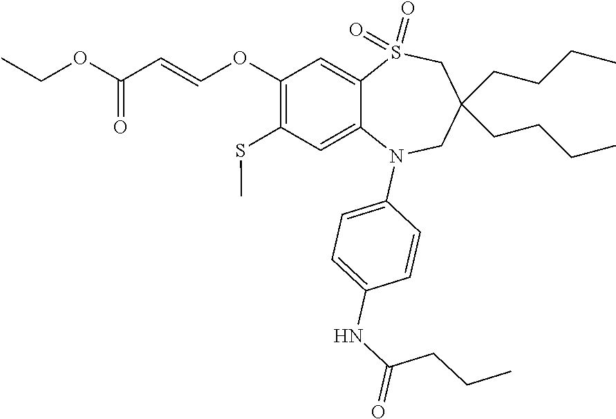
O(C(=O)C=COC1=C(SC)C=C2C(=C1)S(=O)(=O)CC(CCCC)(CCCC)CN2C1=CC=C(NC(=O)CCC)C=C1)CC
